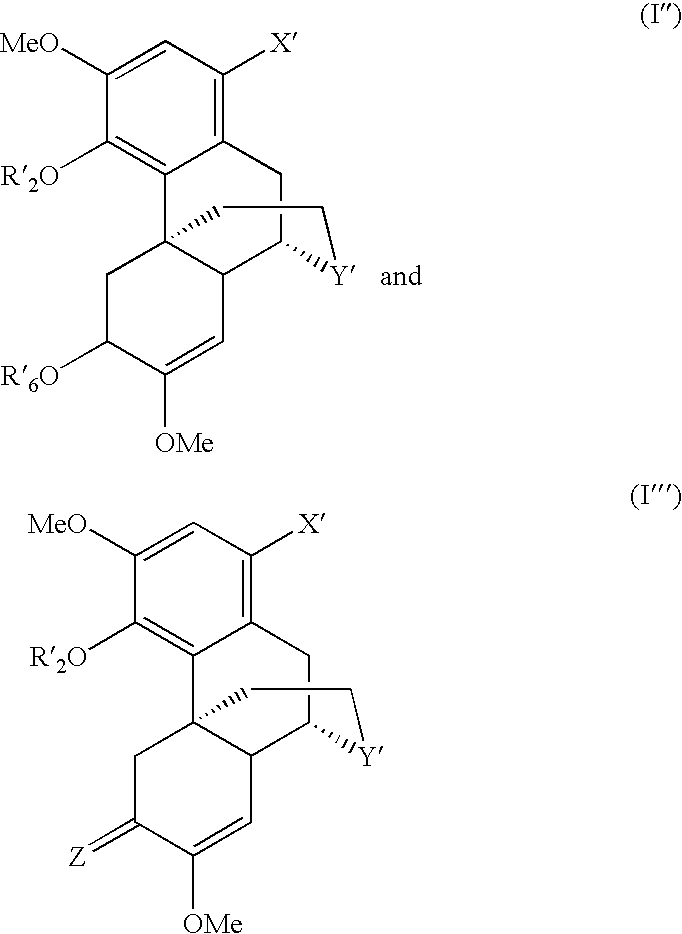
C12=C([X])C=C([MeO])C([R2O])=C1C13C(C(C2)[Y]CC1)C=C([OMe])C([R6O])C3.C12=C([X])C=C([MeO])C([R2O])=C1C13C(C(C2)[Y]CC1)C=C([OMe])C(=[Z])C3
